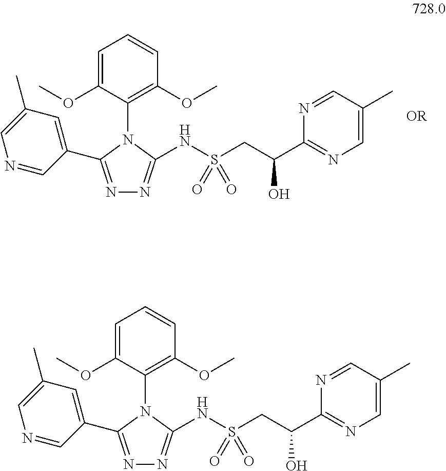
C1=C(OC)C(N2C(NS(CC(C3=NC=C(C)C=N3)O)(=O)=O)=NN=C2C2=CC(C)=CN=C2)=C(OC)C=C1.C1=C(OC)C(N2C(NS(CC(C3=NC=C(C)C=N3)O)(=O)=O)=NN=C2C2=CC(C)=CN=C2)=C(OC)C=C1
